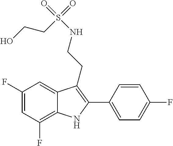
C1(F)=CC(F)=C2C(=C1)C(CCNS(CCO)(=O)=O)=C(C1=CC=C(F)C=C1)N2
